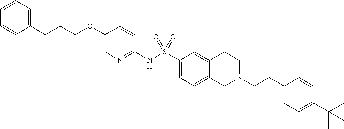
C1(OCCCC2=CC=CC=C2)=CN=C(NS(C2=CC=C3C(=C2)CCN(CCC2=CC=C(C(C)(C)C)C=C2)C3)(=O)=O)C=C1
